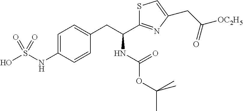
OS(=O)(=O)NC1=CC=C(CC(C2=NC(CC([OC2H5])=O)=CS2)NC(=O)OC(C)(C)C)C=C1
